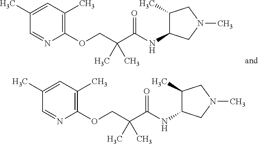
C1(C)=CC(C)=C(OCC(C(NC2C(C)CN(C)C2)=O)(C)C)N=C1.C1(C)=CC(C)=C(OCC(C(NC2C(C)CN(C)C2)=O)(C)C)N=C1
